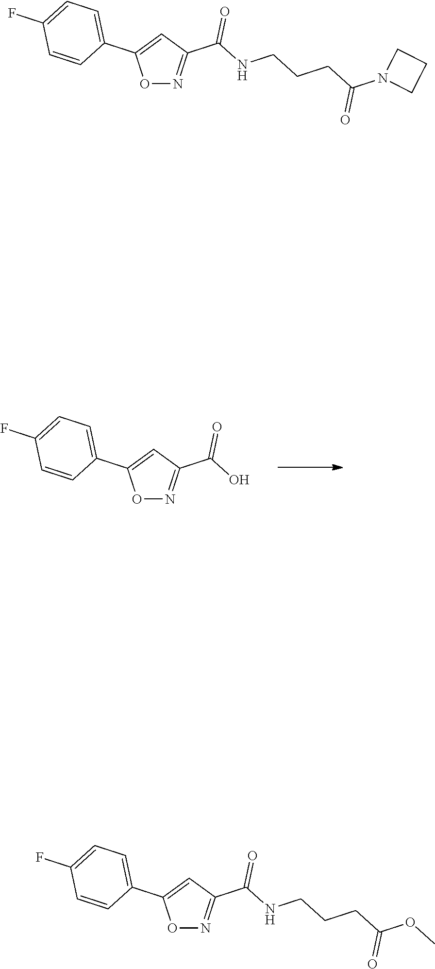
O1N=C(C(=O)O)C=C1C1=CC=C(F)C=C1.O1N=C(C(=O)NCCCC(=O)N2CCC2)C=C1C1=CC=C(F)C=C1.O1N=C(C(=O)NCCCC(=O)OC)C=C1C1=CC=C(F)C=C1
